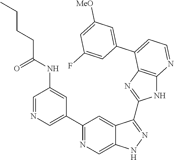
C1(C2=NC=C3C(=C2)C(C2=NC4=C(N2)N=CC=C4C2=CC([MeO])=CC(F)=C2)=NN3)=CN=CC(NC(CCCC)=O)=C1
